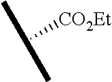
C([CO2Et])(C)C
